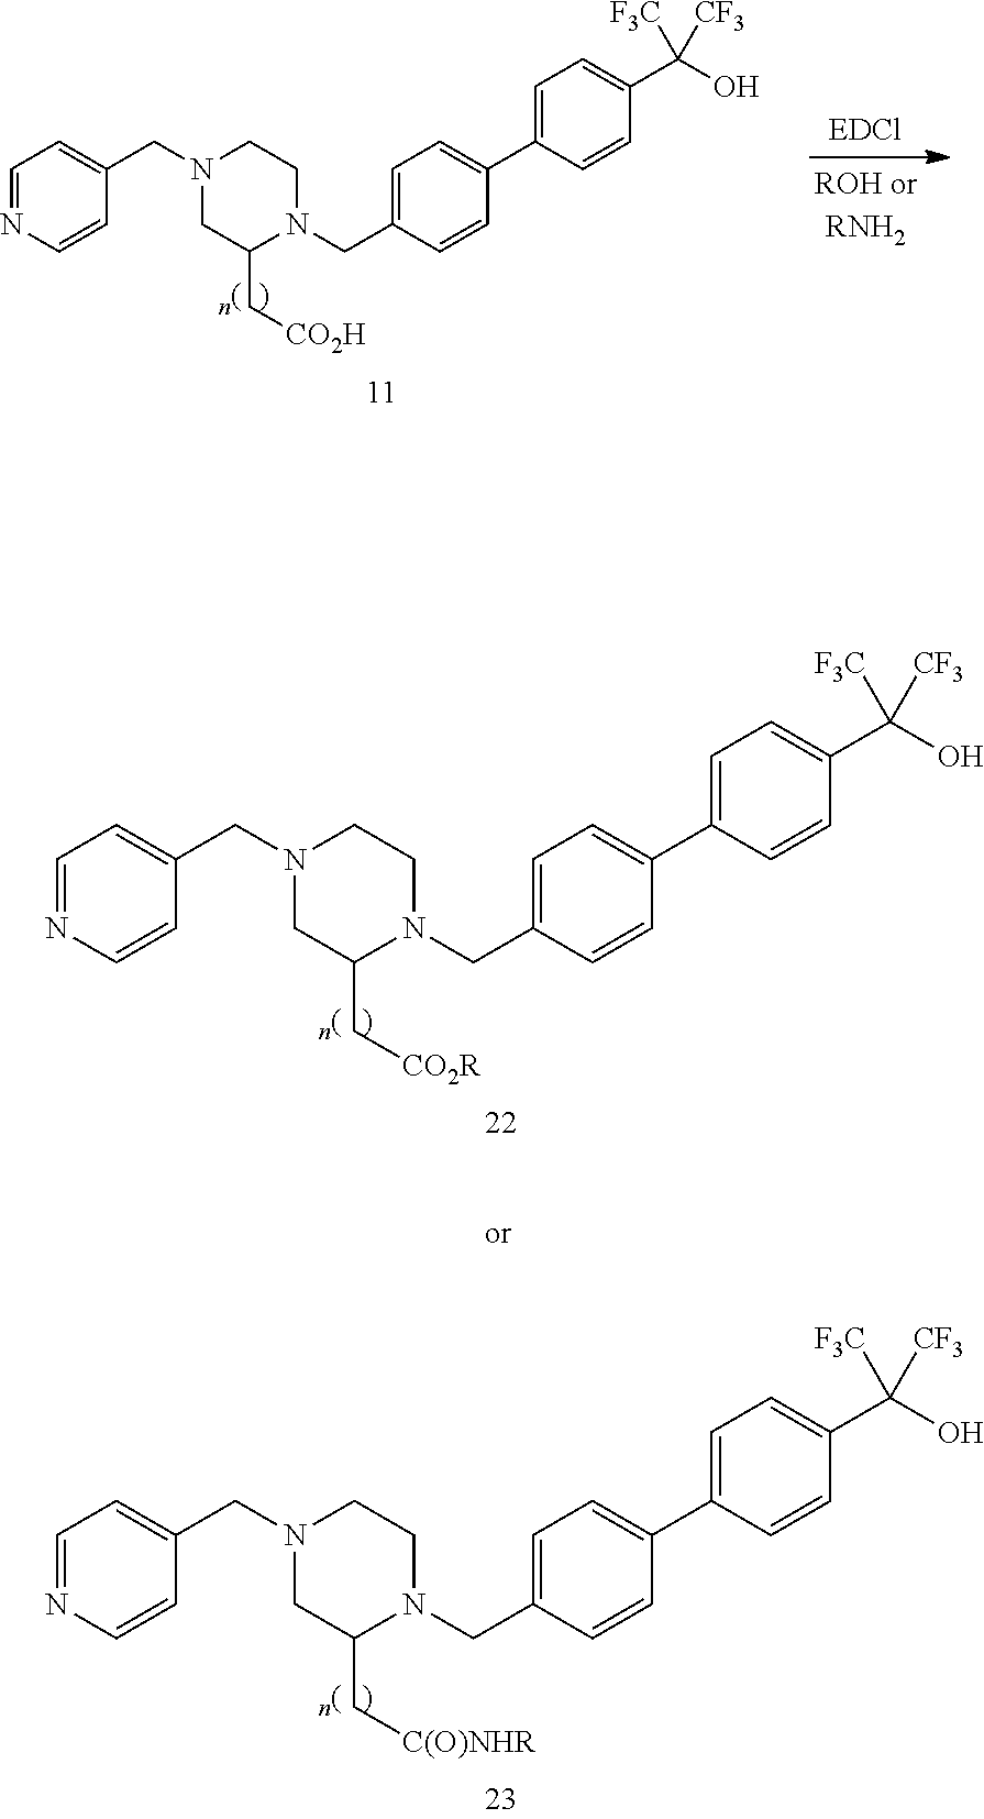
C1=C(CN2CCN(CC3=CC=NC=C3)CC2C[C(O)NHR])C=CC(C2=CC=C(C(O)([CF3])[F3C])C=C2)=C1.C1=C(CN2CCN(CC3=CC=NC=C3)CC2C[CO2H])C=CC(C2=CC=C(C(O)([CF3])[F3C])C=C2)=C1.C1=C(CN2CCN(CC3=CC=NC=C3)CC2C[CO2R])C=CC(C2=CC=C(C(O)([CF3])[F3C])C=C2)=C1
